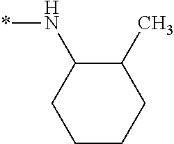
N(*)C1C(C)CCCC1
